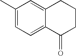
C1(C)=CC=C2C(=C1)CCCC2=O
